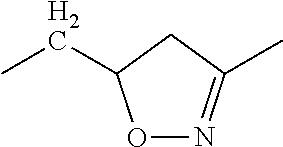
N1=C(C)CC(CC)O1
